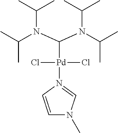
CC(N(C(N(C(C)C)C(C)C)[Pd](Cl)(Cl)N1=CN(C)C=C1)C(C)C)C
